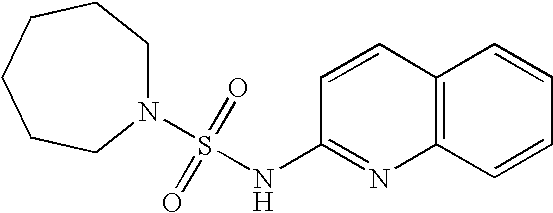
N1(S(=O)(=O)NC2=NC3=C(C=C2)C=CC=C3)CCCCCC1
